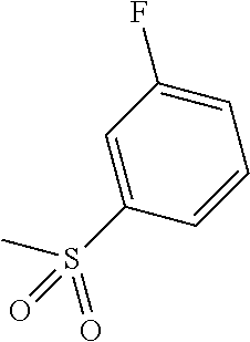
CS(C1=CC(F)=CC=C1)(=O)=O
